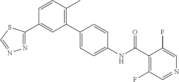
C1=CC(C)=C(C2=CC=C(NC(C3=C(F)C=NC=C3F)=O)C=C2)C=C1C1=NN=CS1
